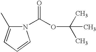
N1(C(=O)OC(C)(C)C)C(C)=CC=C1
